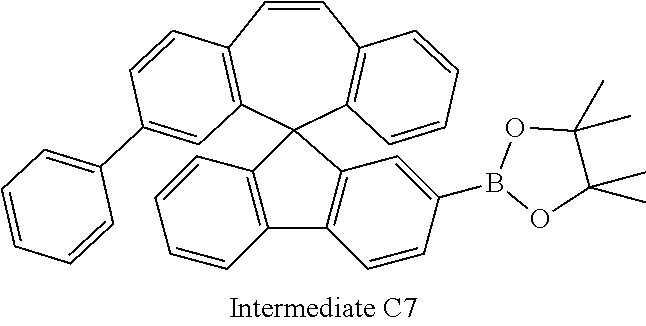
C1=CC2=C(C=CC=C2)C2(C3=C1C=CC(C1=CC=CC=C1)=C3)C1=C(C3=C2C=C(B2OC(C)(C)C(C)(C)O2)C=C3)C=CC=C1
